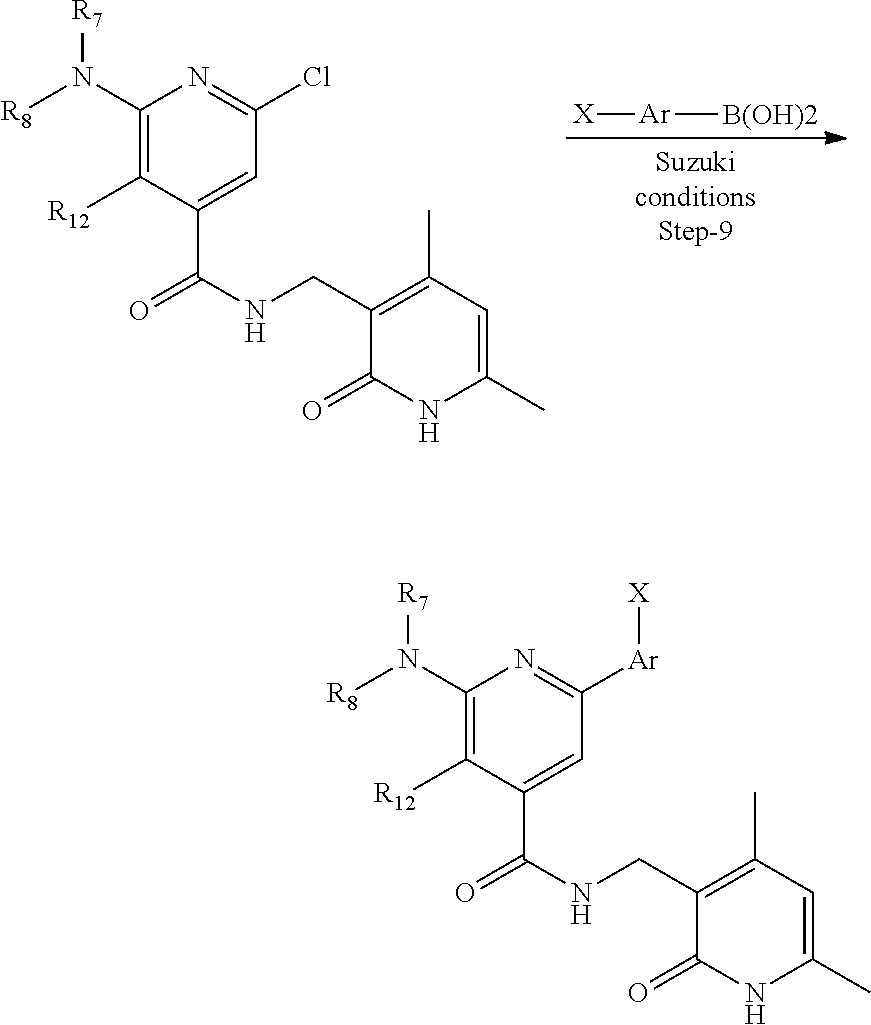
C1(N([R8])[R7])=C([R12])C(C(=O)NCC2=C(C)C=C(C)NC2=O)=CC([Ar][X])=N1.C1(N([R8])[R7])=C([R12])C(C(=O)NCC2=C(C)C=C(C)NC2=O)=CC(Cl)=N1.[X][Ar][B(OH)2]
